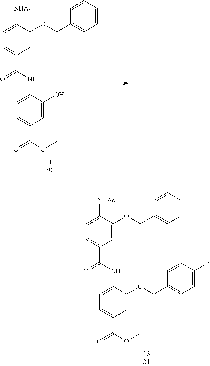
C1=C([NHAc])C(OCC2=CC=CC=C2)=CC(C(=O)NC2=CC=C(C(=O)OC)C=C2OCC2=CC=C(F)C=C2)=C1.C1=C([NHAc])C(OCC2=CC=CC=C2)=CC(C(=O)NC2=CC=C(C(=O)OC)C=C2O)=C1
